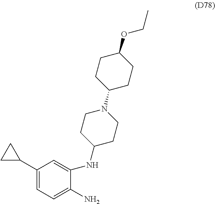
C1(C2CC2)=CC=C(N)C(NC2CCN(C3CCC(OCC)CC3)CC2)=C1
